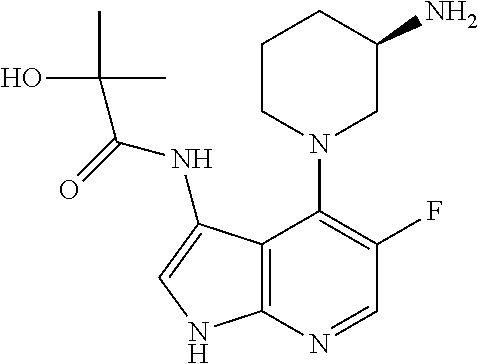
C1CN(C2=C(F)C=NC3=C2C(NC(=O)C(O)(C)C)=CN3)CC(N)C1
